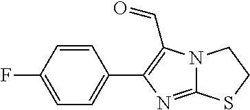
C1=CC(F)=CC=C1C1=C(C=O)N2C(=N1)SCC2
